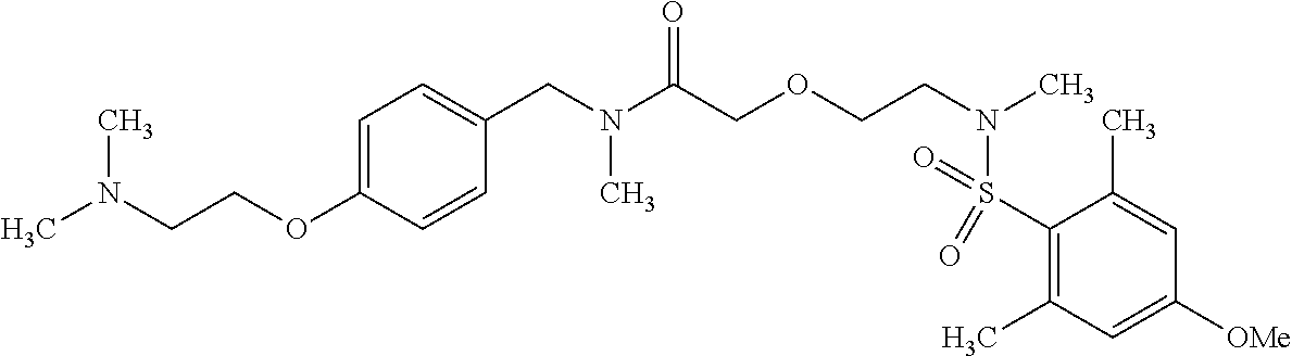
C1(S(N(C)CCOCC(N(C)CC2=CC=C(OCCN(C)C)C=C2)=O)(=O)=O)=C(C)C=C([OMe])C=C1C
